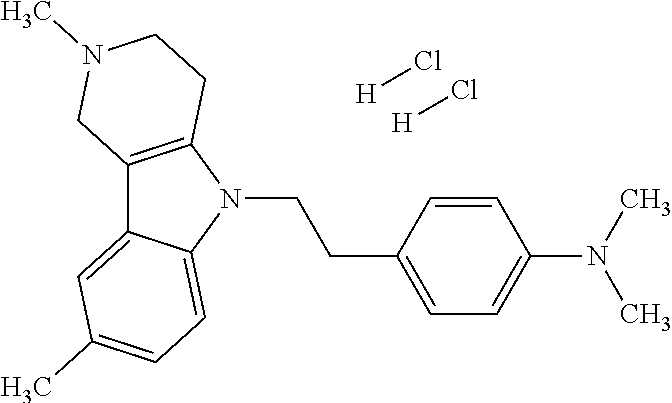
C12=C(N(CCC3=CC=C(N(C)C)C=C3)C3=CC=C(C)C=C13)CCN(C)C2.[H]Cl.[H]Cl
